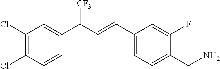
C1(Cl)=C(Cl)C=CC(C(C=CC2=CC=C(CN)C(F)=C2)[CF3])=C1
